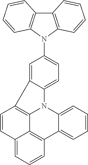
C1(N2C3=C(C4=C2C=CC=C4)C=CC=C3)=CC=C2C(=C1)C1=C3N2C2=CC=CC=C2C2=C3C(=CC=C2)C=C1
